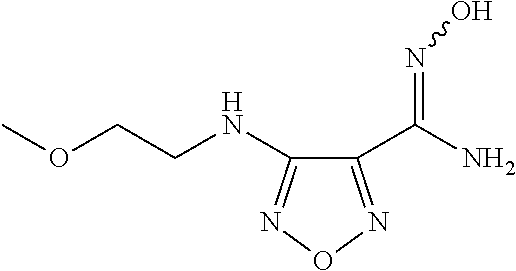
C1(C(N)=NO)=NON=C1NCCOC
